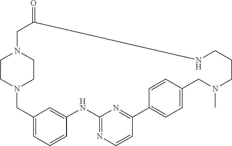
N12CC3=CC=CC(=C3)NC3=NC=CC(=N3)C3=CC=C(C=C3)CN(C)CCCNC(=O)CN(CC1)CC2
